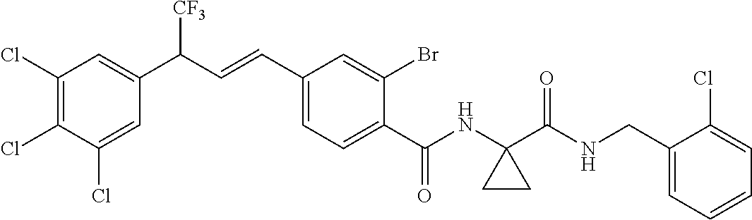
C1(Cl)=C(Cl)C(Cl)=CC(C(C=CC2=CC=C(C(NC3(C(NCC4=CC=CC=C4Cl)=O)CC3)=O)C(Br)=C2)[CF3])=C1
